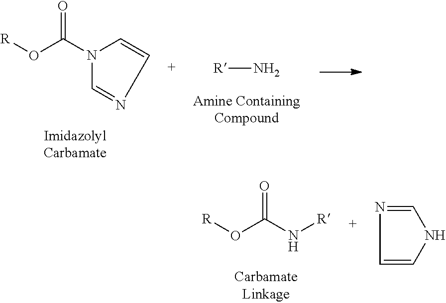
C1=CNC=N1.[R]OC(N[R])=O.[R]N.C(=O)(O[R])N1C=NC=C1
